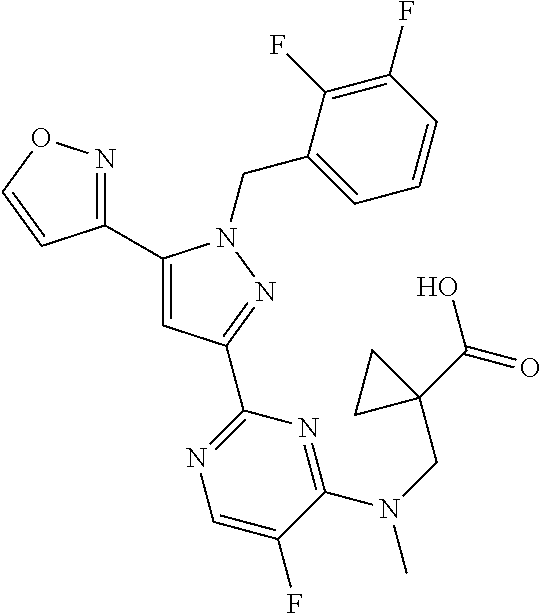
C1(C2=CC(C3=NC=C(F)C(N(CC4(C(O)=O)CC4)C)=N3)=NN2CC2=CC=CC(F)=C2F)=NOC=C1
